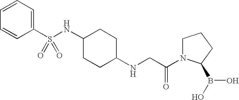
C1(S(NC2CCC(NCC(N3CCCC3B(O)O)=O)CC2)(=O)=O)=CC=CC=C1
